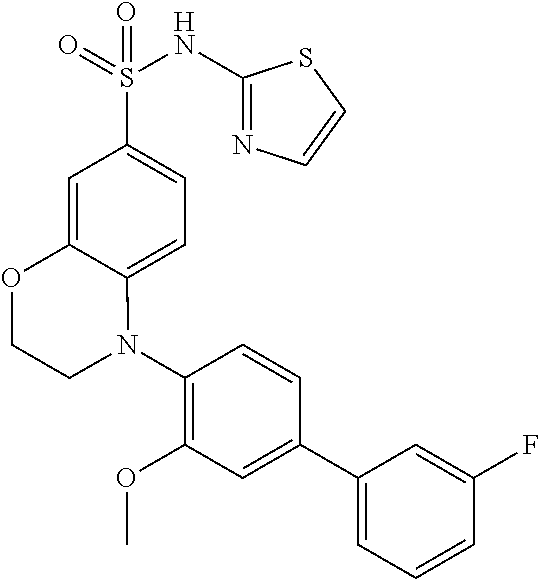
C1(N2C3=CC=C(S(=O)(NC4=NC=CS4)=O)C=C3OCC2)=C(OC)C=C(C2=CC=CC(F)=C2)C=C1
